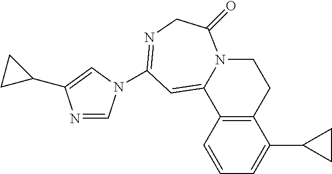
C1=CC2=C(C(C3CC3)=C1)CCN1C2=CC(N2C=NC(C3CC3)=C2)=NCC1=O
